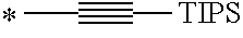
C(C)$C[TIPS]
